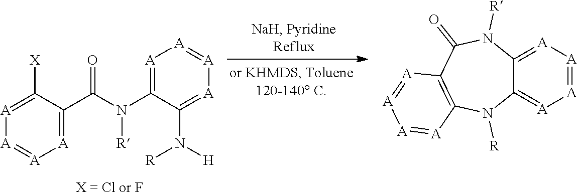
C1(C(N(C2=[A][A]=[A][A]=C2N([H])[R])[R])=O)=[A][A]=[A][A]=C1[X].C12=[A][A]=[A][A]=C1N([R])C1=C(C(=O)N2[R])[A]=[A][A]=[A]1
